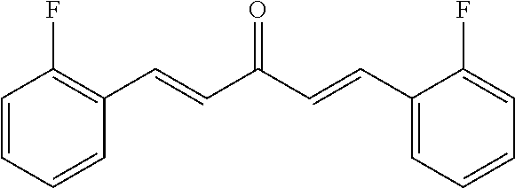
C1=CC=CC(C=CC(C=CC2=CC=CC=C2F)=O)=C1F
